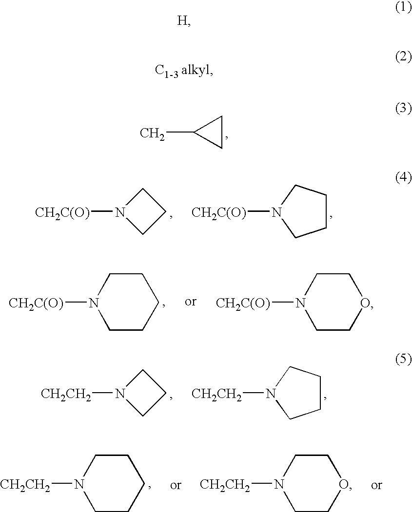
N1([CH2C(O)])CCCCC1.N1([CH2C(O)])CCOCC1.C1N([CH2C(O)])CC1.N1([CH2C(O)])CCCC1.C1CC1C.C1N([CH2CH2])CC1.N1([CH2CH2])CCCC1.N1([CH2CH2])CCCCC1.N1([CH2CH2])CCOCC1
